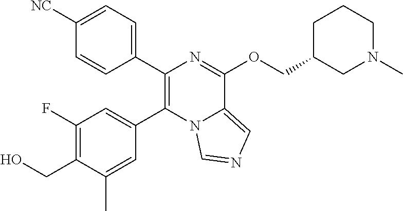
C1(C2=C(C3=CC(F)=C(CO)C(C)=C3)N3C(=CN=C3)C(OCC3CN(C)CCC3)=N2)=CC=C([NC])C=C1
